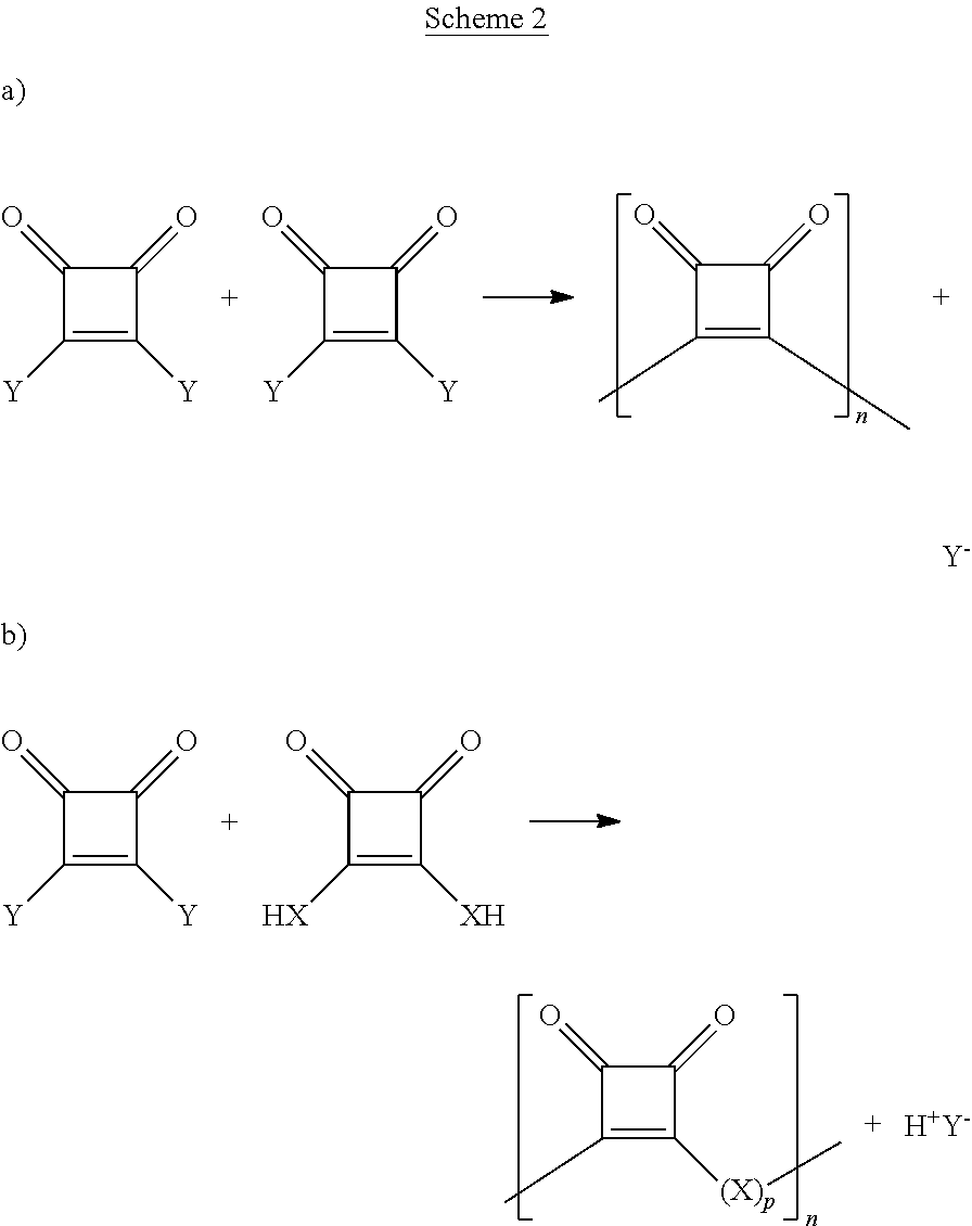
C1(=O)C(C)=C(C)C1=O.C1(=O)C([Y])=C([Y])C1=O.C1(=O)C([Y])=C([Y])C1=O.C1(=O)C([Y])=C([Y])C1=O.C1(=O)C([HX])=C([XH])C1=O.[H+Y-].C1(=O)C(C)=C([(X)p]C)C1=O.[Y]
